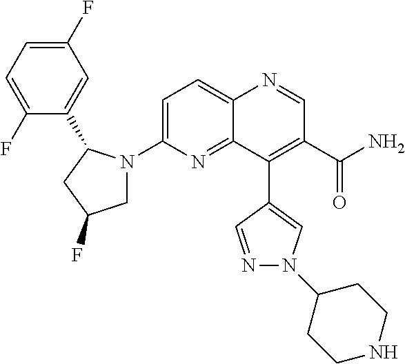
C12=CC=C(N3CC(F)CC3C3=CC(F)=CC=C3F)N=C1C(C1=CN(C3CCNCC3)N=C1)=C(C(N)=O)C=N2
